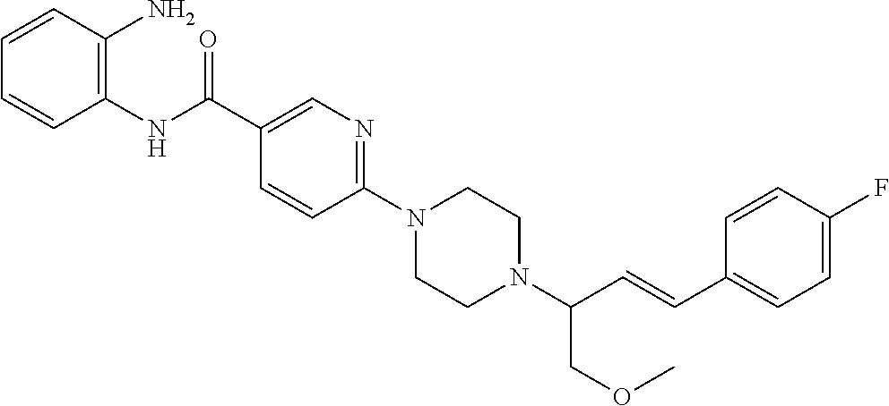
C1(NC(=O)C2=CN=C(N3CCN(C(C=CC4=CC=C(F)C=C4)COC)CC3)C=C2)=C(N)C=CC=C1
